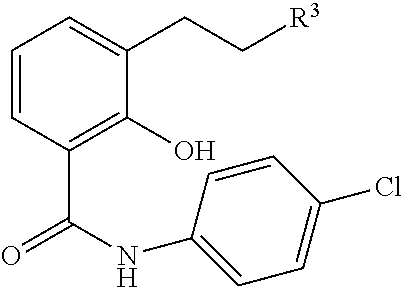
C1=CC(C(NC2=CC=C(Cl)C=C2)=O)=C(O)C(CC[R3])=C1
